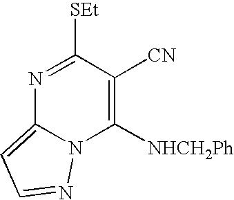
N1=C([SEt])C([CN])=C([NHCH2Ph])N2C1=CC=N2
